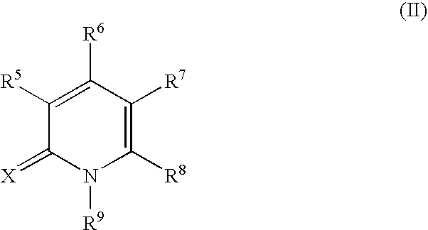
C1([R6])=C([R5])C(=[X])N([R9])C([R8])=C1[R7]
